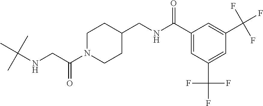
C(C(N1CCC(CNC(C2=CC(C(F)(F)F)=CC(C(F)(F)F)=C2)=O)CC1)=O)NC(C)(C)C
